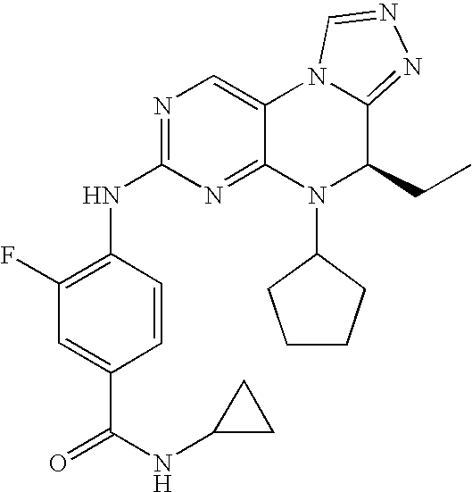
N1=C(NC2=C(F)C=C(C(=O)NC3CC3)C=C2)N=C2C(=C1)N1C(=NN=C1)C(CC)N2C1CCCC1
